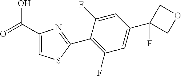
C1(C2(F)COC2)=CC(F)=C(C2=NC(C(=O)O)=CS2)C(F)=C1
